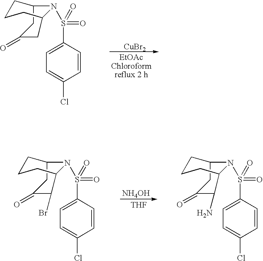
[CuBr2].C1CCC2N(S(=O)(=O)C3=CC=C(Cl)C=C3)C1CC(=O)C2.[NH4OH].C1CCC2N(S(=O)(=O)C3=CC=C(Cl)C=C3)C1CC(=O)C2Br.[THF].C1CCC2N(S(=O)(=O)C3=CC=C(Cl)C=C3)C1CC(=O)C2N
